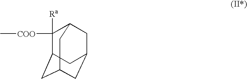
C1([COO]C)([Ra])C2CC3CC(CC1C3)C2
